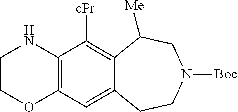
C1COC2=C(N1)C([cPr])=C1C(=C2)CCN([Boc])CC1[Me]
